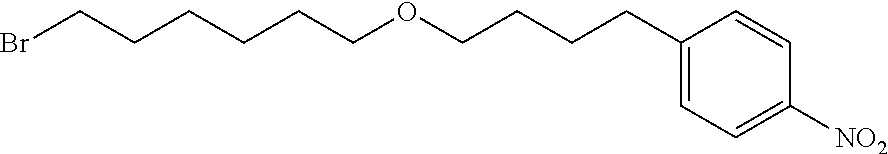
BrCCCCCCOCCCCC1=CC=C([NO2])C=C1
